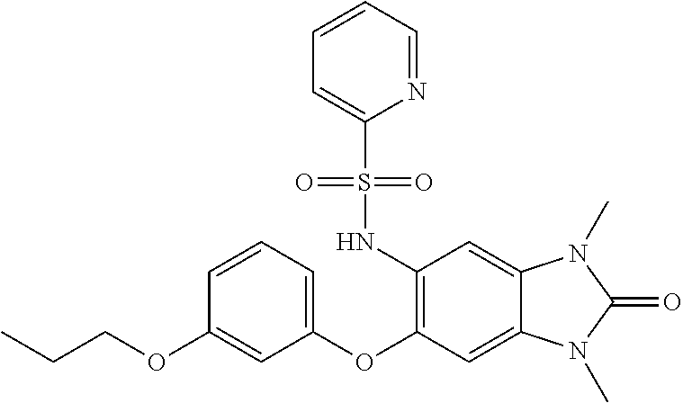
CCCOC1=CC(OC2=C(NS(C3=CC=CC=N3)(=O)=O)C=C3C(=C2)N(C)C(=O)N3C)=CC=C1
